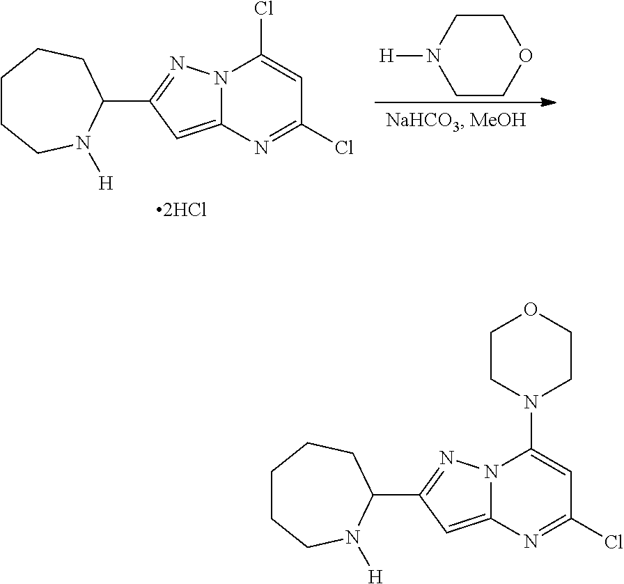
C1CN([H])CCO1.N12C(=CC(C3CCCCCN3[H])=N1)N=C(Cl)C=C2Cl.N12C(=CC(C3CCCCCN3[H])=N1)N=C(Cl)C=C2N1CCOCC1
